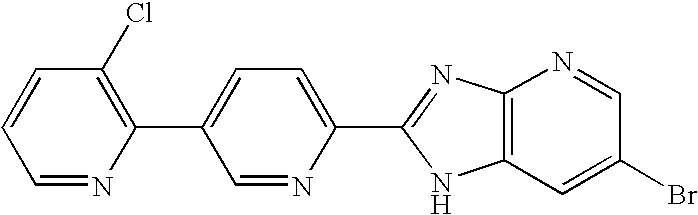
C1=NC(C2=CC=C(C3=NC4=C(C=C(Br)C=N4)N3)N=C2)=C(Cl)C=C1
